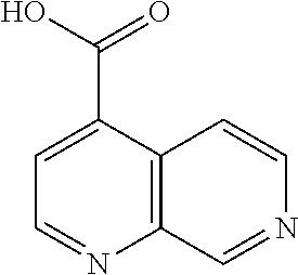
C12=C(C(C(=O)O)=CC=N1)C=CN=C2
